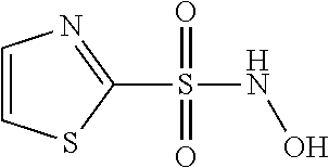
C1=CSC(S(NO)(=O)=O)=N1
